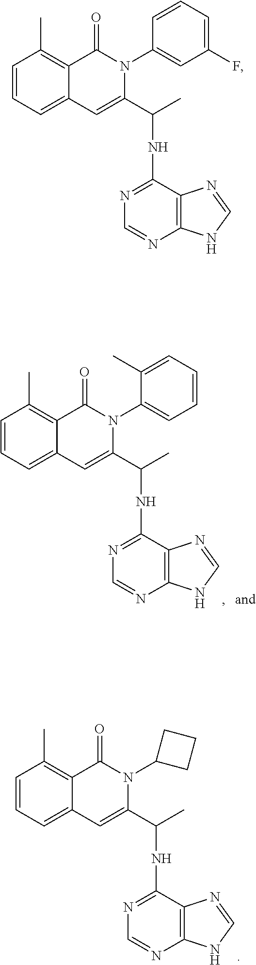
C1=CC=C2C(=C1C)C(=O)N(C1=CC(F)=CC=C1)C(C(C)NC1=NC=NC3=C1N=CN3)=C2.C1=CC=C2C(=C1C)C(=O)N(C1CCC1)C(C(C)NC1=NC=NC3=C1N=CN3)=C2.C1=CC=C2C(=C1C)C(=O)N(C1=CC=CC=C1C)C(C(C)NC1=NC=NC3=C1N=CN3)=C2
